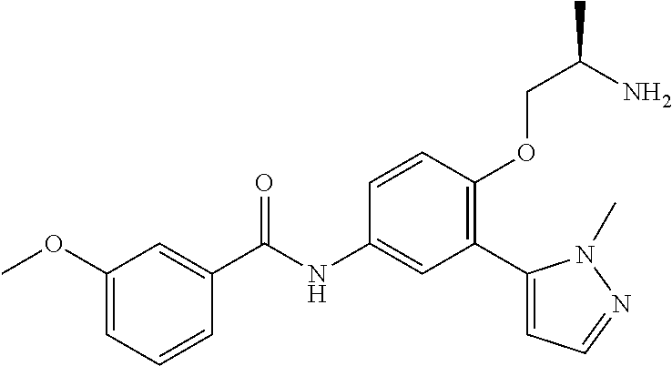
C1(OC)=CC=CC(C(=O)NC2=CC(C3=CC=NN3C)=C(OCC(C)N)C=C2)=C1
